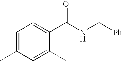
C1=C(C)C=C(C)C(C(NC[Ph])=O)=C1C
